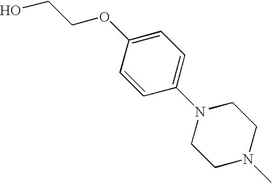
C1=C(OCCO)C=CC(N2CCN(C)CC2)=C1
